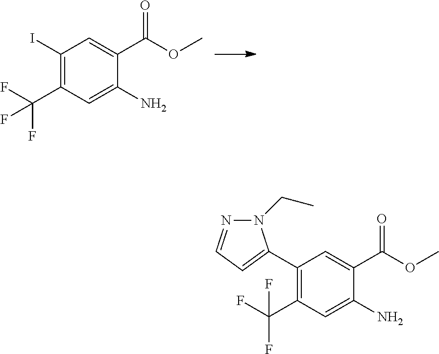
C1(I)=C(C(F)(F)F)C=C(N)C(C(OC)=O)=C1.C1(C2=CC=NN2CC)=C(C(F)(F)F)C=C(N)C(C(OC)=O)=C1
